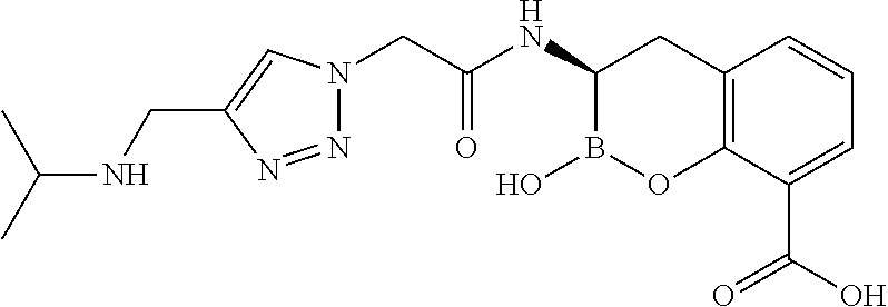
N1=NC(CNC(C)C)=CN1CC(=O)NC1B(O)OC2=C(C1)C=CC=C2C(O)=O
